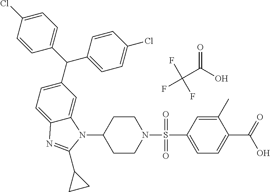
C1=C(Cl)C=CC(C(C2=CC=C(Cl)C=C2)C2=CC=C3C(=C2)N(C2CCN(S(=O)(C4=CC=C(C(=O)O)C(C)=C4)=O)CC2)C(C2CC2)=N3)=C1.O=C(O)C(F)(F)F
